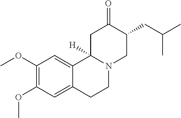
C1(OC)=C(OC)C=C2C(=C1)C1([H])N(CC2)CC(CC(C)C)C(=O)C1
